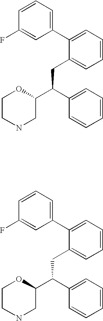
C1(C2=CC=CC(F)=C2)=CC=CC=C1CC(C1=CC=CC=C1)C1OCCNC1.C1(C2=CC=CC(F)=C2)=CC=CC=C1CC(C1=CC=CC=C1)C1OCCNC1
